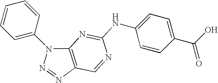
C12=C(N=NN1C1=CC=CC=C1)C=NC(NC1=CC=C(C(=O)O)C=C1)=N2
